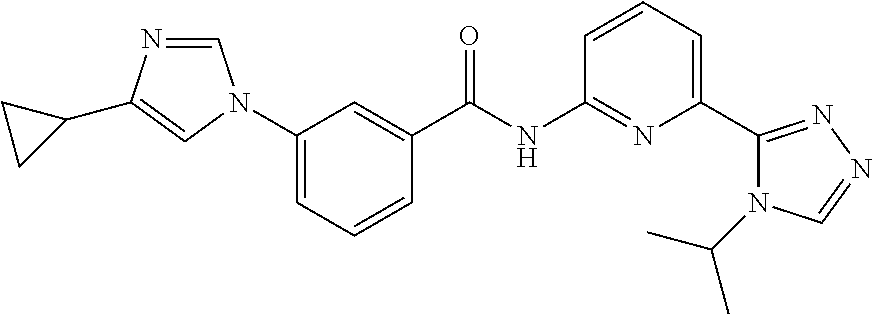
C1(N2C=NC(C3CC3)=C2)=CC=CC(C(NC2=NC(C3=NN=CN3C(C)C)=CC=C2)=O)=C1
